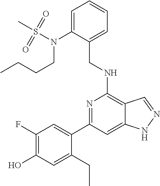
C1=C(N(S(C)(=O)=O)CCCC)C(CNC2=C3C(=CC(C4=CC(F)=C(O)C=C4CC)=N2)NN=C3)=CC=C1
